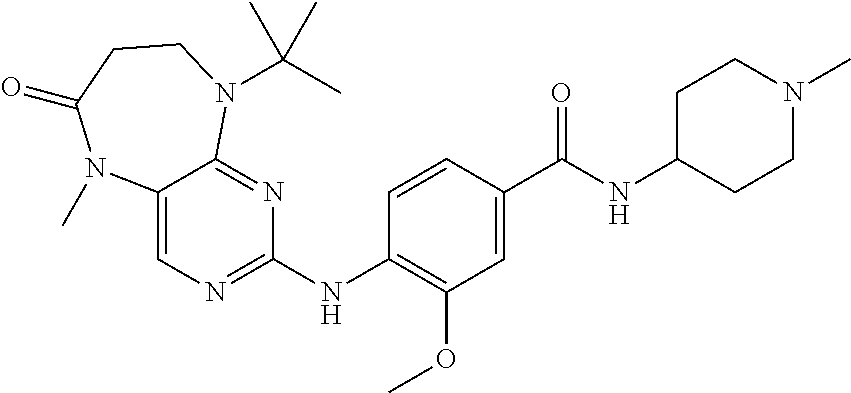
C12=CN=C(NC3=C(OC)C=C(C(NC4CCN(C)CC4)=O)C=C3)N=C1N(C(C)(C)C)CCC(=O)N2C
